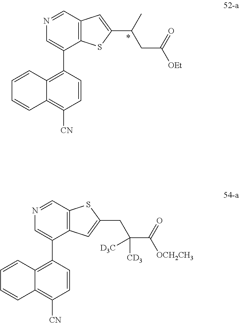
C12=C(C=NC=C1C1=C3C(=C([CN])C=C1)C=CC=C3)C=C(C(CC([OEt])=O)C)S2.C12=C(C=NC=C1C1=C3C(=C([CN])C=C1)C=CC=C3)SC(CC(C([OCH2CH3])=O)([CD3])[D3C])=C2
